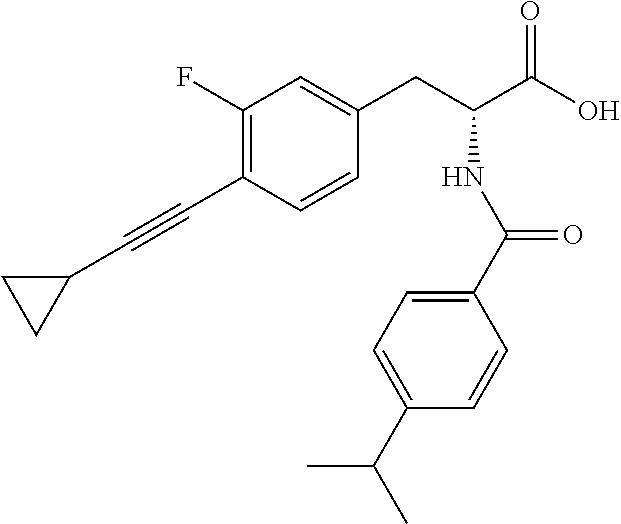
C1(F)=C(C#CC2CC2)C=CC(CC(C(O)=O)NC(C2=CC=C(C(C)C)C=C2)=O)=C1
